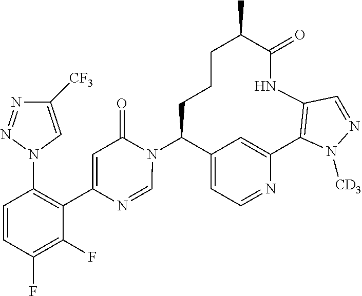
C12=CC=NC(=C1)C1=C(NC(=O)C(C)CCCC2N2C(=O)C=C(C3=C(N4C=C([CF3])N=N4)C=CC(F)=C3F)N=C2)C=NN1[CD3]
